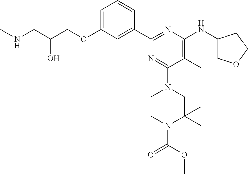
C1=C(OCC(CNC)O)C=C(C2=NC(NC3COCC3)=C(C)C(N3CCN(C(OC)=O)C(C)(C)C3)=N2)C=C1
